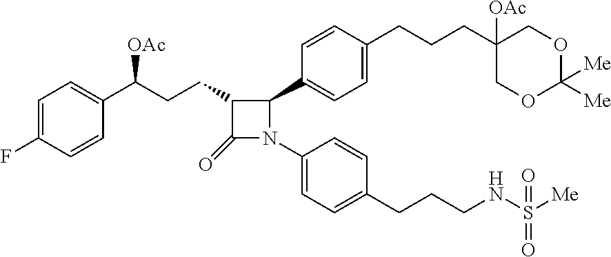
C1(=O)C(CCC(C2=CC=C(F)C=C2)[OAc])C(C2=CC=C(CCCC3([OAc])COC([Me])([Me])OC3)C=C2)N1C1=CC=C(CCCNS([Me])(=O)=O)C=C1
